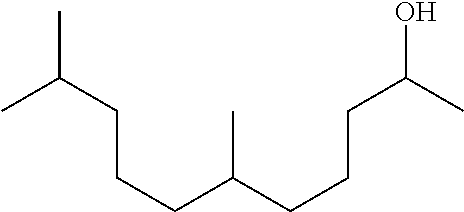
CC(CCCC(CCCC(C)O)C)C
